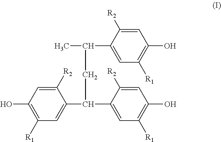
C1=C([R2])C(C(C)CC(C2=CC([R1])=C(O)C=C2[R2])C2=CC([R1])=C(O)C=C2[R2])=CC([R1])=C1O
